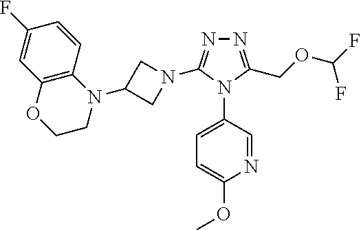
N1=C(COC(F)F)N(C2=CC=C(OC)N=C2)C(N2CC(N3C4=C(OCC3)C=C(F)C=C4)C2)=N1
